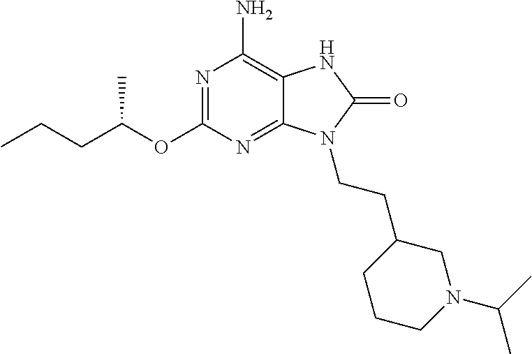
N1=C(OC(CCC)C)N=C2C(=C1N)NC(=O)N2CCC1CCCN(C(C)C)C1
